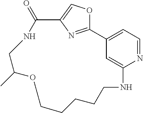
CC1CNC(=O)C2=COC(=N2)C2=CC=NC(=C2)NCCCCCO1
